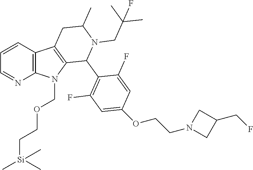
C1=CC2=C(N=C1)N(COCC[Si](C)(C)C)C1=C2CC(C)N(CC(C)(C)F)C1C1=C(F)C=C(OCCN2CC(CF)C2)C=C1F
